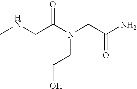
CNCC(N(CC(N)=O)CCO)=O
